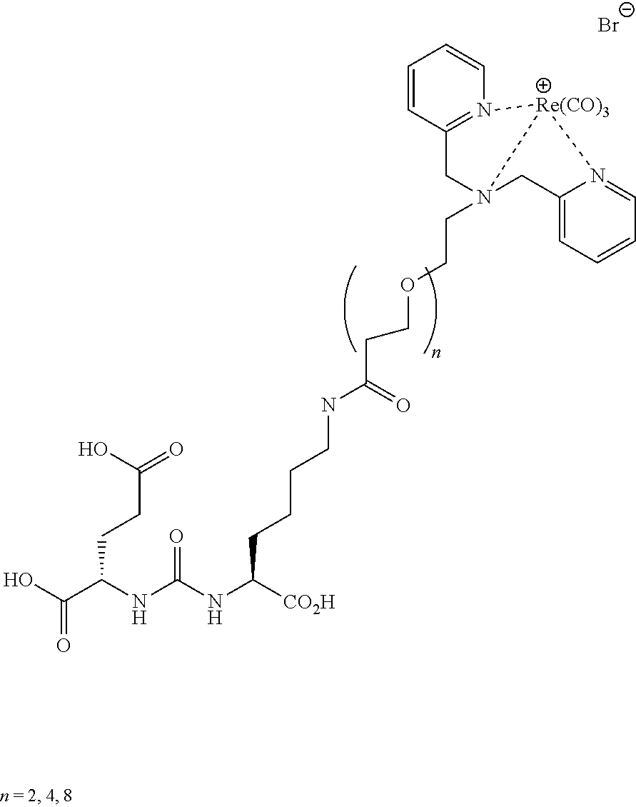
OC(C(NC(NC([CO2H])CCCCNC(CCOCCN12CC3=N(C=CC=C3)[Re(CO)3]1N1=CC=CC=C1C2)=O)=O)CCC(=O)O)=O.[Br-]
